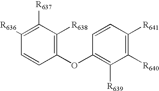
C1=CC(OC2=C([R639])C([R640])=C([R641])C=C2)=C([R638])C([R637])=C1[R636]
